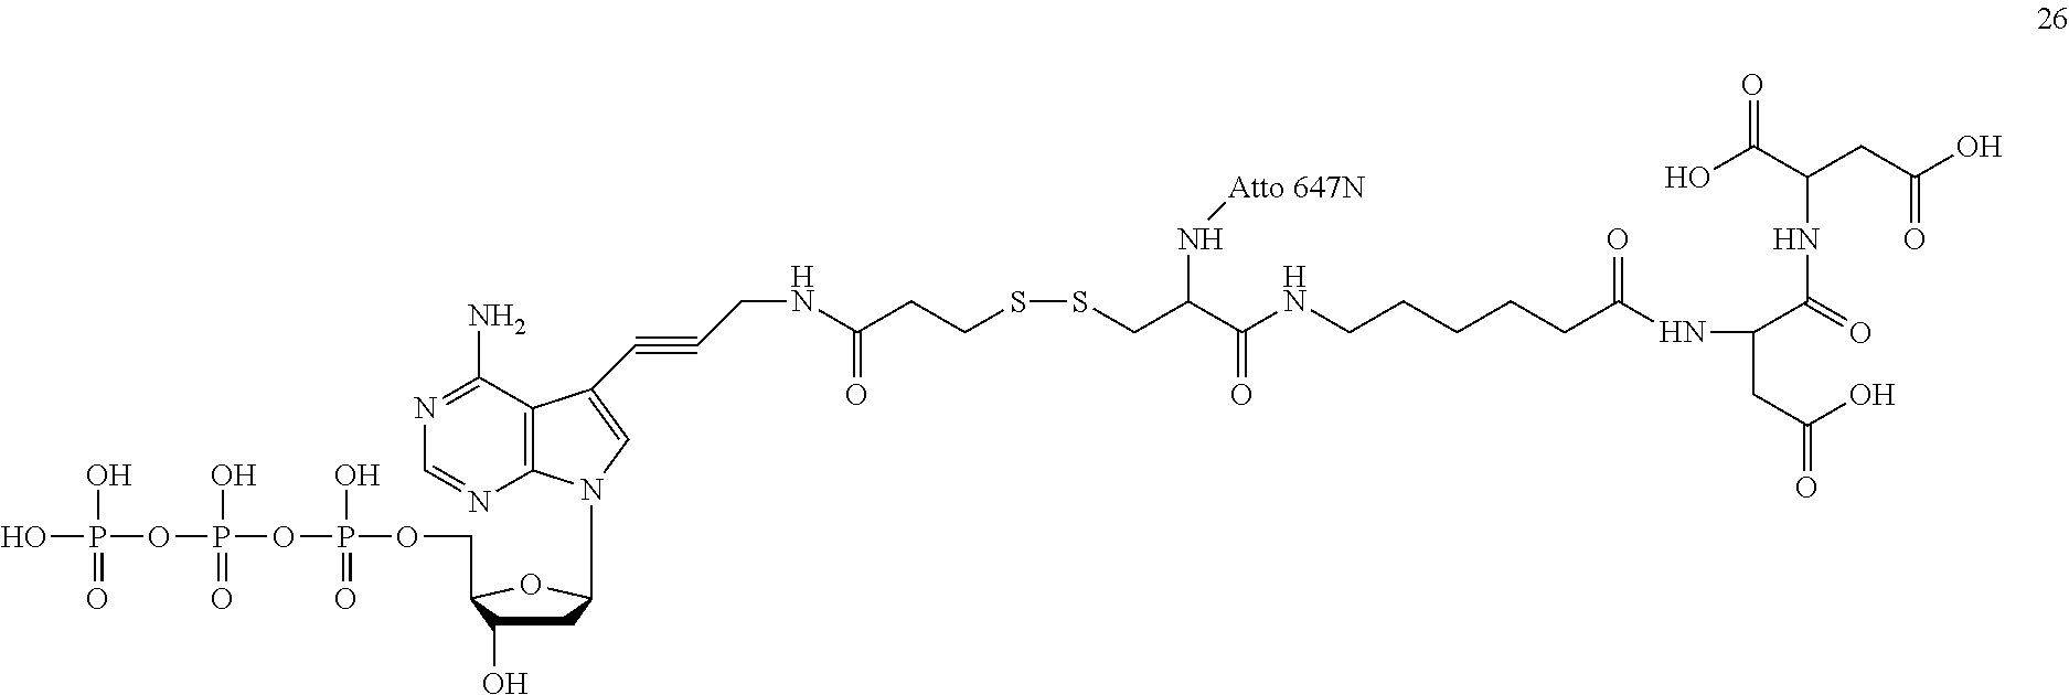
S(CCC(NCC#CC1=CN(C2CC(O)C(COP(OP(OP(O)(O)=O)(O)=O)(O)=O)O2)C2=C1C(N)=NC=N2)=O)SCC(C(NCCCCCC(NC(CC(O)=O)C(=O)NC(CC(O)=O)C(O)=O)=O)=O)N[Atto 647N]
